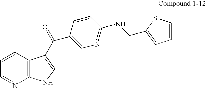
C1=CC2=C(N=C1)NC=C2C(C1=CN=C(NCC2=CC=CS2)C=C1)=O
